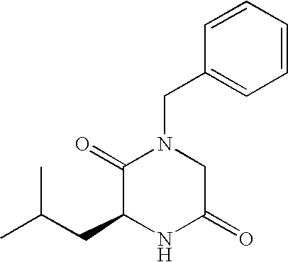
C1=CC=CC(CN2C(=O)C(CC(C)C)NC(=O)C2)=C1
